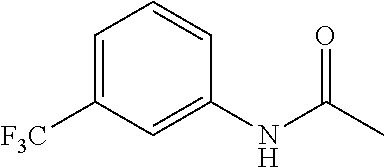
C1=C([F3C])C=C(NC(C)=O)C=C1
